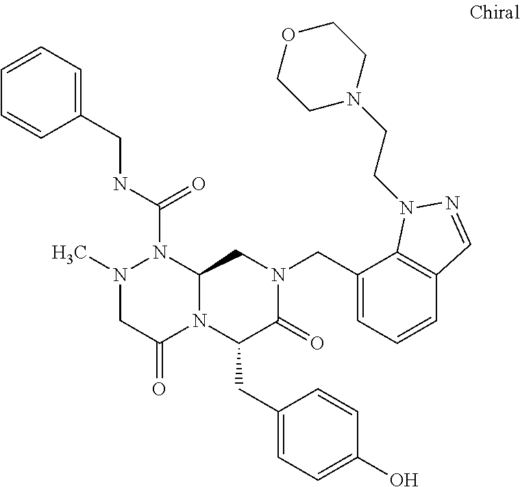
N(C(=O)N1N(C)CC(=O)N2C1CN(CC1=CC=CC3=C1N(CCN1CCOCC1)N=C3)C(=O)C2CC1=CC=C(O)C=C1)CC1=CC=CC=C1
